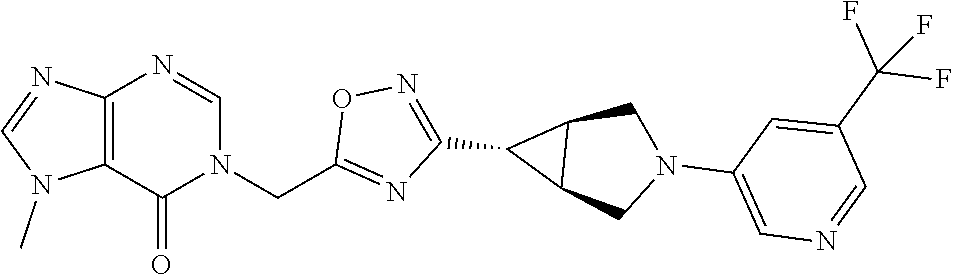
C12=C(N=CN1C)N=CN(CC1=NC(C3C4C3CN(C3=CN=CC(C(F)(F)F)=C3)C4)=NO1)C2=O
